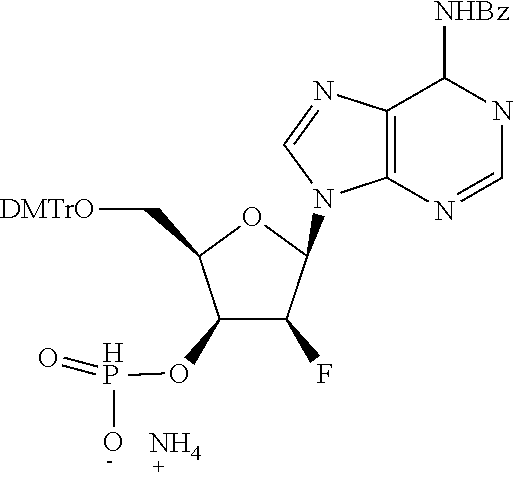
C1(F)C(O[HP](O)=O)C(C[DMTrO])OC1N1C2=C(N=C1)C([NHBz])NC=N2.N
